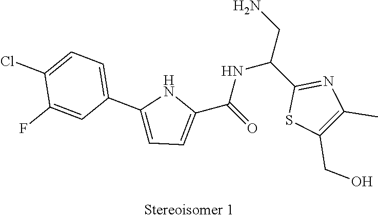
C1(C(=O)NC(CN)C2=NC(C)=C(CO)S2)=CC=C(C2=CC=C(Cl)C(F)=C2)N1
